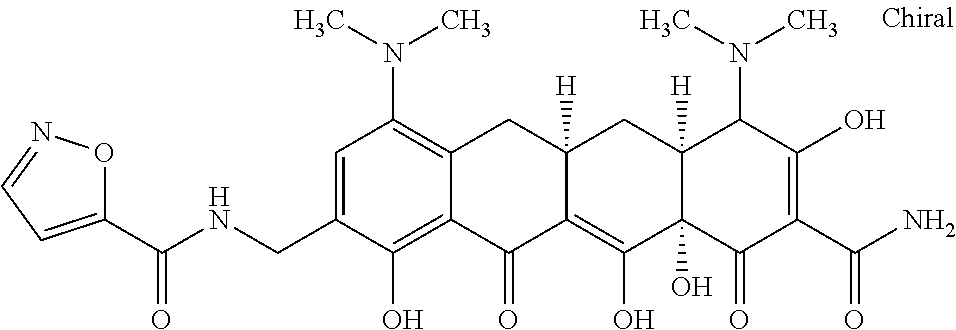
C12([H])C(O)(C(=O)C(C(N)=O)=C(O)C1N(C)C)C(O)=C1C([H])(C2)CC2=C(N(C)C)C=C(CNC(C3=CC=NO3)=O)C(O)=C2C1=O
